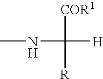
N(C([H])([COR1])[R])C
